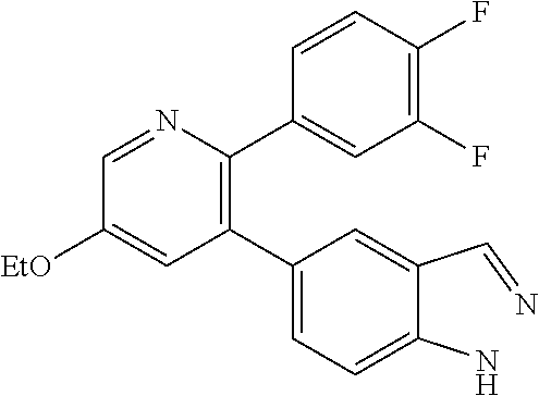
C1(C2=CC=C(N)C(C=N)=C2)=C(C2=CC(F)=C(F)C=C2)N=CC([EtO])=C1
